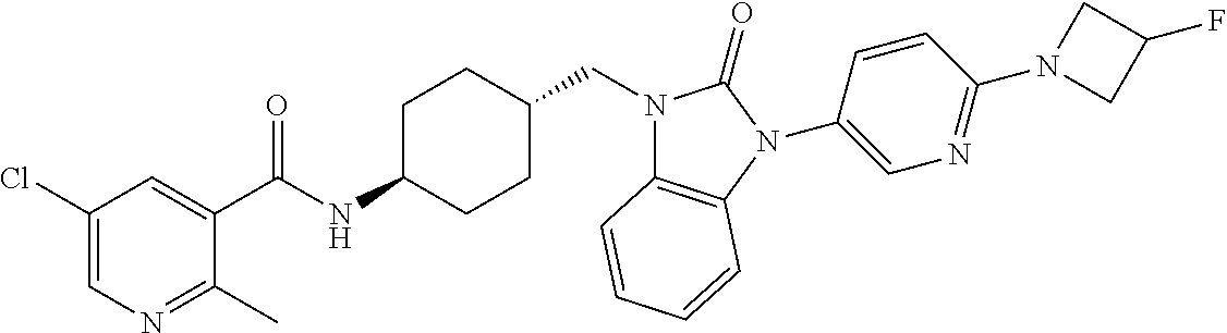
C1(Cl)=CN=C(C)C(C(NC2CCC(CN3C4=C(N(C5=CN=C(N6CC(F)C6)C=C5)C3=O)C=CC=C4)CC2)=O)=C1
